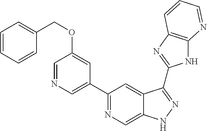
C1(C2=NC=C3C(=C2)C(C2=NC4=C(N2)N=CC=C4)=NN3)=CN=CC(OCC2=CC=CC=C2)=C1
